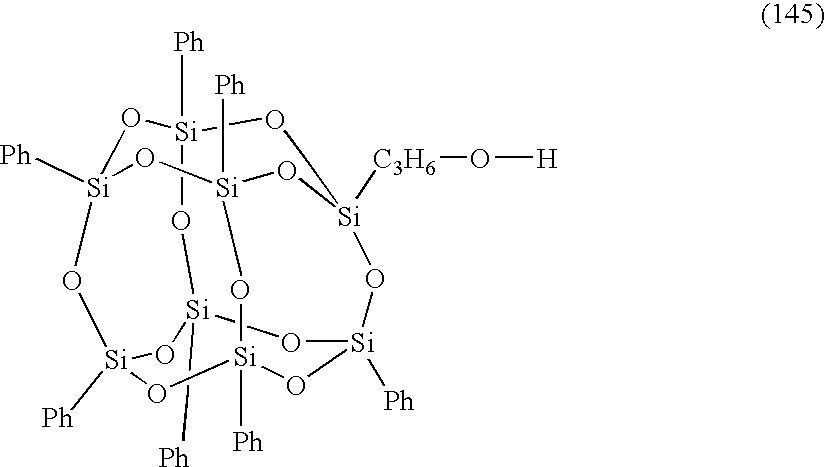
O1[Si]2([Ph])O[Si]3([Ph])O[Si]4([C3H6]O[H])CO[Si]1([Ph])O[Si]1([Ph])O[Si]([Ph])(O2)O[Si]([Ph])(O[Si]([Ph])(O1)O4)O3
